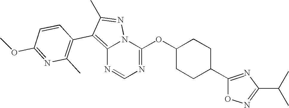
C12=C(C3=C(C)N=C(OC)C=C3)C(C)=NN1C(OC1CCC(C3=NC(C(C)C)=NO3)CC1)=NC=N2
